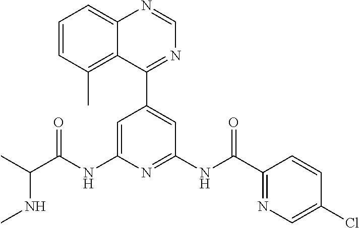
C1=C(NC(C(C)NC)=O)N=C(NC(C2=NC=C(Cl)C=C2)=O)C=C1C1=NC=NC2=CC=CC(C)=C12
